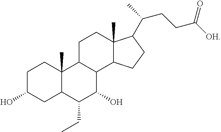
C1C(O)CC2C(C)(C1)C1C(C(O)C2CC)C2C(C)(CC1)C(C(C)CCC([OH])=O)CC2
